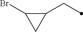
C1(CC)C(Br)C1
